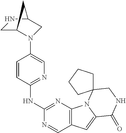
C1(NC2=NC=C(N3C4CNC(C3)C4)C=C2)=NC2=C(C=N1)C=C1N2C2(CNC1=O)CCCC2
